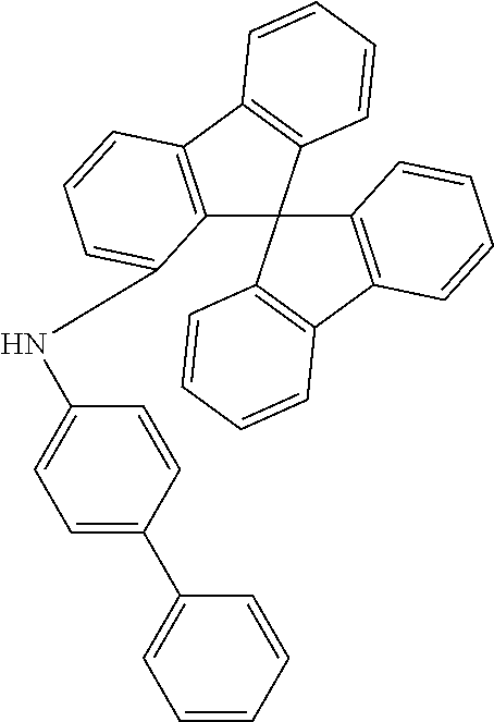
C1(C2=CC=C(NC3=CC=CC4=C3C3(C5=C(C6=C3C=CC=C6)C=CC=C5)C3=C4C=CC=C3)C=C2)=CC=CC=C1
